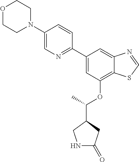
C1=C(C2=NC=C(N3CCOCC3)C=C2)C=C2C(=C1OC(C)C1CNC(=O)C1)SC=N2
